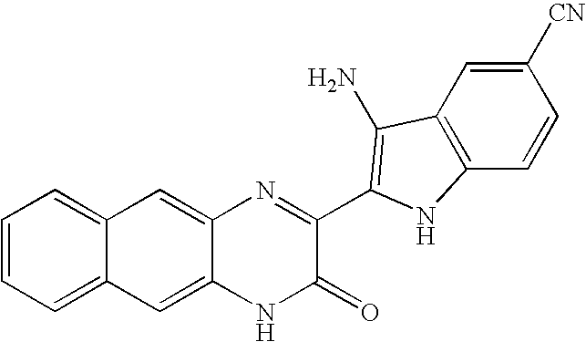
C1=C2C(=CC3=CC=CC=C13)N=C(C1=C(N)C3=C(C=CC([CN])=C3)N1)C(=O)N2
